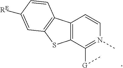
C12=C(C([G]C)=N(C)C=C1)SC1=C2C=CC([RE])=C1
